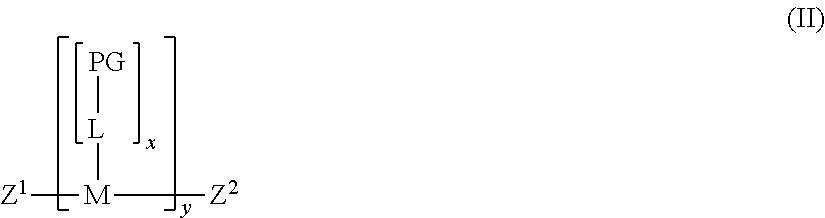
[L]([M]([Z2])[Z1])[PG]
